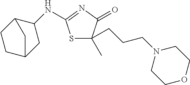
S1C(CCCN2CCOCC2)(C)C(=O)N=C1NC1CC2CCC1C2
